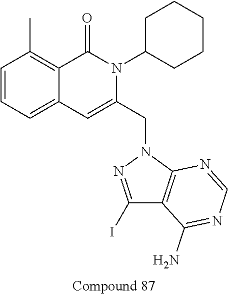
C1=CC=C2C(=C1C)C(=O)N(C1CCCCC1)C(CN1N=C(I)C3=C1N=CN=C3N)=C2
